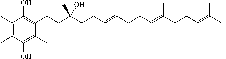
C1(C)=C(C)C(O)=C(C)C(CCC(CCC=C(CCC=C(CCC=C(C)C)C)C)(C)O)=C1O
